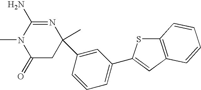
C1(=O)CC(C)(C2=CC(C3=CC4=C(S3)C=CC=C4)=CC=C2)N=C(N)N1C
